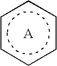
c1ccccc1.[A]
